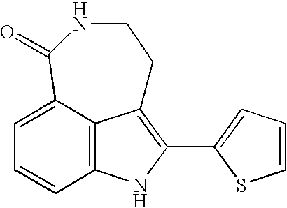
C12=C3C(=CC=C1)C(=O)NCCC3=C(C1=CC=CS1)N2
